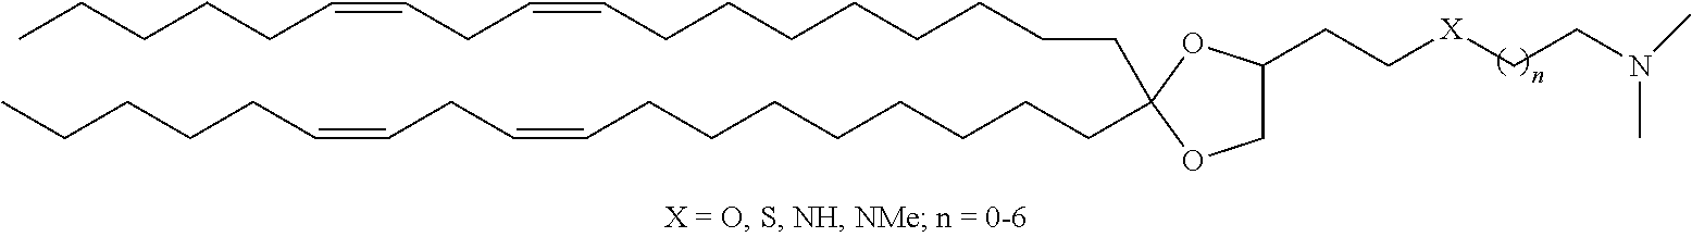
C(C1(CCCCCCCCC=CCC=CCCCCC)OC(CC[X]CCN(C)C)CO1)CCCCCCCC=CCC=CCCCCC
